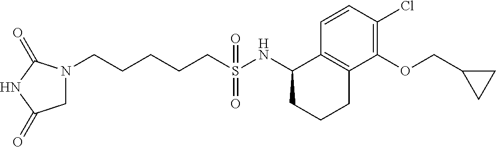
N1(CCCCCS(NC2CCCC3=C2C=CC(Cl)=C3OCC2CC2)(=O)=O)CC(=O)NC1=O
